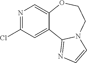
N1=C(Cl)C=C2C(=C1)OCCN1C2=NC=C1
